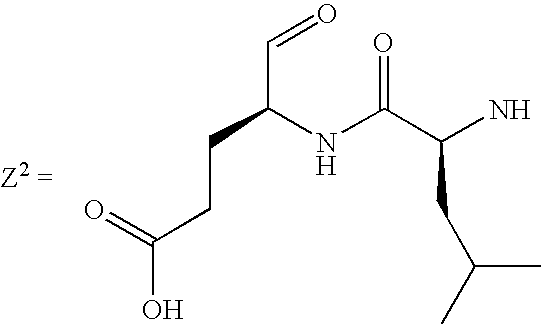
C(C(NC(=O)C(CC(C)C)N)CCC(=O)O)=O
